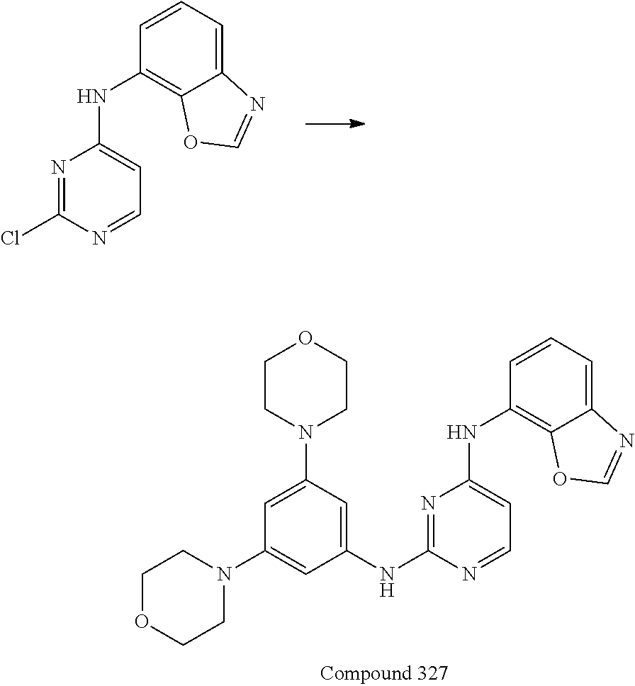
ClC1=NC(NC2=C3C(=CC=C2)N=CO3)=CC=N1.N(C1=NC(NC2=C3C(=CC=C2)N=CO3)=CC=N1)C1=CC(N2CCOCC2)=CC(N2CCOCC2)=C1
